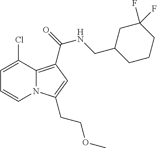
C1=C(Cl)C2=C(C(=O)NCC3CCCC(F)(F)C3)C=C(CCOC)N2C=C1
